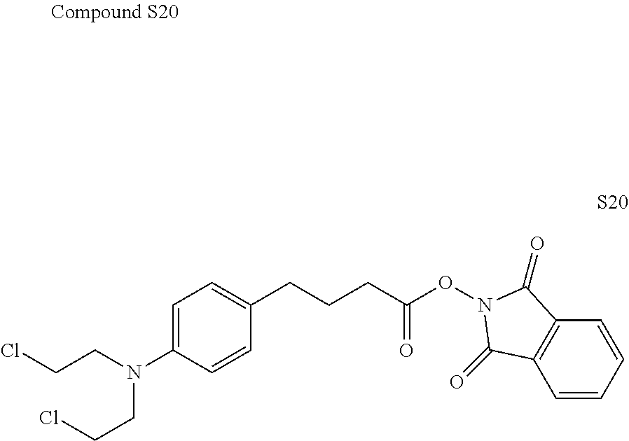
C1=CC=CC2=C1C(=O)N(OC(CCCC1=CC=C(N(CCCl)CCCl)C=C1)=O)C2=O
